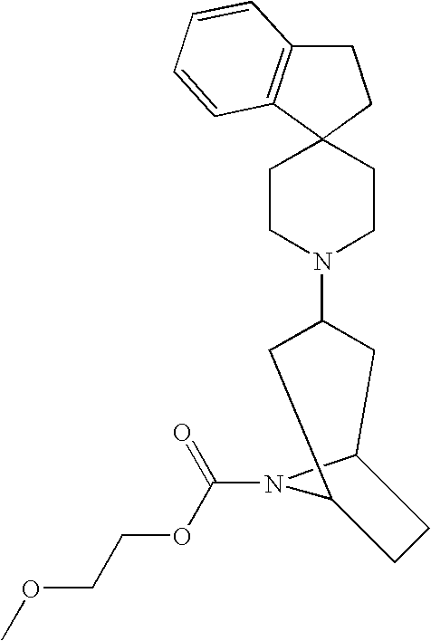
C1C2=C(C3(C1)CCN(C1CC4N(C(OCCOC)=O)C(C1)CC4)CC3)C=CC=C2
